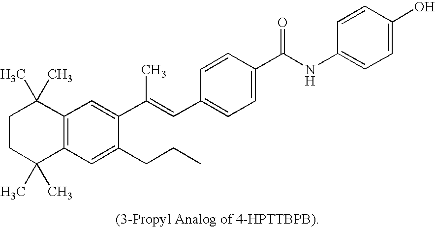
C1CC(C)(C)C2=C(C1(C)C)C=C(C(=CC1=CC=C(C(NC3=CC=C(O)C=C3)=O)C=C1)C)C(CCC)=C2
